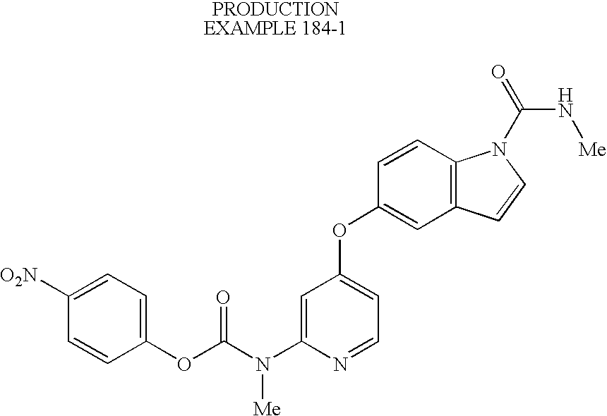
C1=C(N(C(OC2=CC=C([O2N])C=C2)=O)[Me])N=CC=C1OC1=CC2=C(C=C1)N(C(=O)N[Me])C=C2
